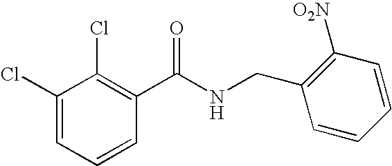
C1(Cl)=CC=CC(C(NCC2=C([O2N])C=CC=C2)=O)=C1Cl
